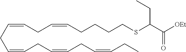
C(=CCC=CCCCCSC(C([OEt])=O)CC)CC=CCC=CCC=CCC
